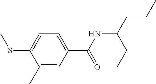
C1(C)=CC(C(NC(CCC)CC)=O)=CC=C1SC
